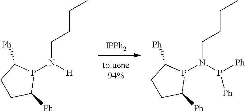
[IPPh2].C(N(P([Ph])[Ph])P1C([Ph])CCC1[Ph])CCC.C(N([H])P1C([Ph])CCC1[Ph])CCC
